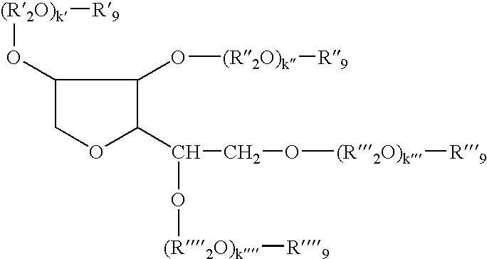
C1OC(C(CO[(R2O)k][R9])O[(R2O)k][R9])C(O[(R2O)k][R9])C1O[(R2O)k][R9]
